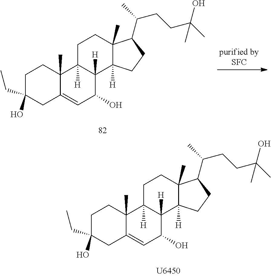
C1C(CC)(O)CC2=CC(O)C3([H])C([H])(C2(C)C1)CCC1(C)C3([H])CCC1C(C)CCC(C)(C)O.C1C(CC)(O)CC2=CC(O)C3([H])C([H])(C2(C)C1)CCC1(C)C3([H])CCC1C(C)CCC(C)(C)O
